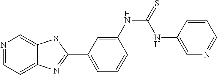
N1=CC=C2C(=C1)SC(C1=CC=CC(NC(NC3=CN=CC=C3)=S)=C1)=N2
